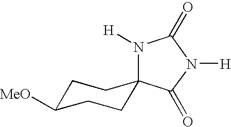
N1([H])C(=O)C2(N([H])C1=O)CCC([MeO])CC2
